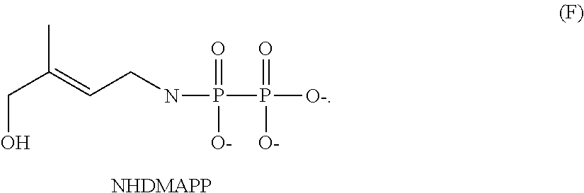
C(C(=CCNP(P([O-])(=O)[O-])(=O)[O-])C)O.[NHDMAPP]
